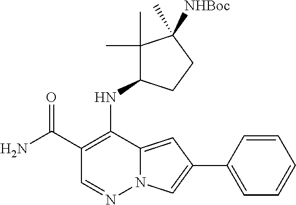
N12C(=CC(C3=CC=CC=C3)=C1)C(NC1C(C)(C)C(C)([NHBoc])CC1)=C(C(N)=O)C=N2
